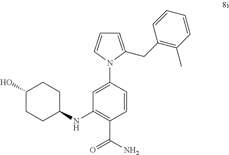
C1=C(CC2=C(C)C=CC=C2)N(C2=CC(NC3CCC(O)CC3)=C(C(N)=O)C=C2)C=C1
